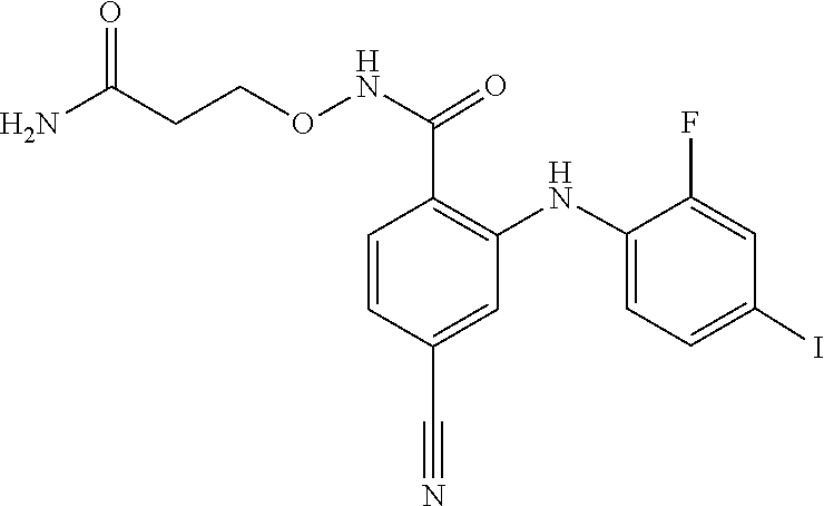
C1=C(NC2=C(C(NOCCC(=O)N)=O)C=CC(C#N)=C2)C(F)=CC(I)=C1
